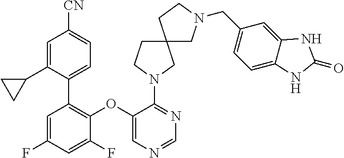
C1(N2CCC3(C2)CN(CC2=CC=C4C(=C2)NC(=O)N4)CC3)=NC=NC=C1OC1=C(C2=CC=C([CN])C=C2C2CC2)C=C(F)C=C1F
